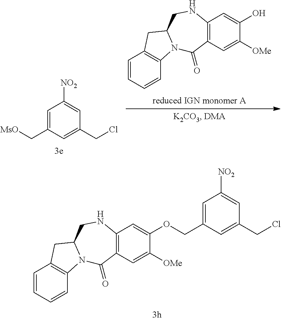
C1=CC=CC2=C1CC1N2C(=O)C2=C(NC1)C=C(O)C([OMe])=C2.C(C1=CC([NO2])=CC(CCl)=C1)[MsO].C1=CC=CC2=C1CC1N2C(=O)C2=C(NC1)C=C(OCC1=CC([NO2])=CC(CCl)=C1)C([OMe])=C2
